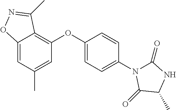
C12=CC(C)=CC(OC3=CC=C(N4C(=O)NC(C)C4=O)C=C3)=C1C(C)=NO2
